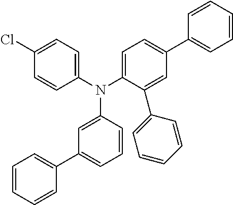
C1=C(N(C2=CC=C(Cl)C=C2)C2=CC(C3=CC=CC=C3)=CC=C2)C(C2=CC=CC=C2)=CC(C2=CC=CC=C2)=C1
